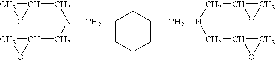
C1(CN(CC2CO2)CC2CCCC(CN(CC3OC3)CC3OC3)C2)CO1
